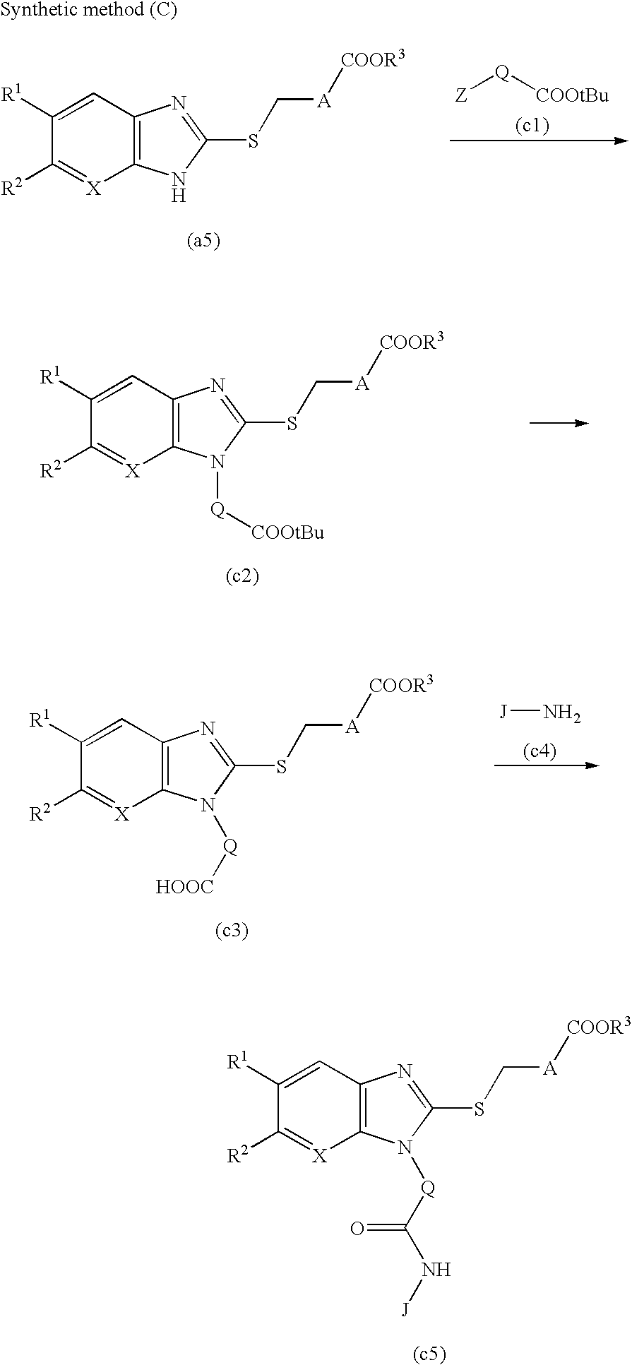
[X]1=C([R2])C([R1])=CC2=C1N([Q][COOtBu])C(SC[A][COOR3])=N2.[J]N.[X]1=C([R2])C([R1])=CC2=C1N([Q][HOOC])C(SC[A][COOR3])=N2.[X]1=C([R2])C([R1])=CC2=C1N([Q]C(=O)N[J])C(SC[A][COOR3])=N2.[X]1=C([R2])C([R1])=CC2=C1NC(SC[A][COOR3])=N2.[Z][Q][COOtBu]
